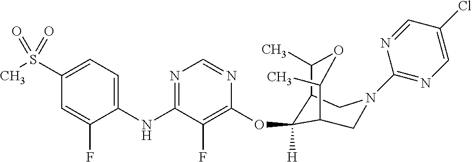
C1(NC2=NC=NC(OC3([H])C4C(C)OC(C)C3CN(C3=NC=C(Cl)C=N3)C4)=C2F)=CC=C(S(C)(=O)=O)C=C1F
